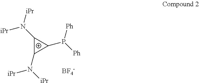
C1(N([iPr])[iPr])C(N([iPr])[iPr])C1P([Ph])[Ph].[BF4-]
